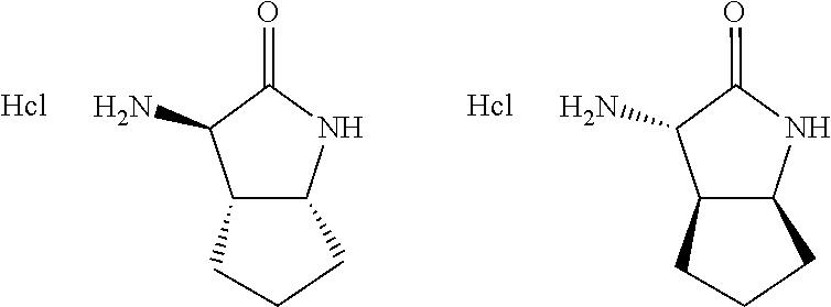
C1(N)C2C(NC1=O)CCC2.C1(N)C2C(NC1=O)CCC2
